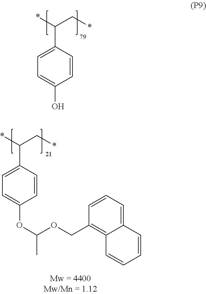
*C(C*)C1=CC=C(O)C=C1.*C(C*)C1=CC=C(OC(OCC2=C3C(=CC=C2)C=CC=C3)C)C=C1
